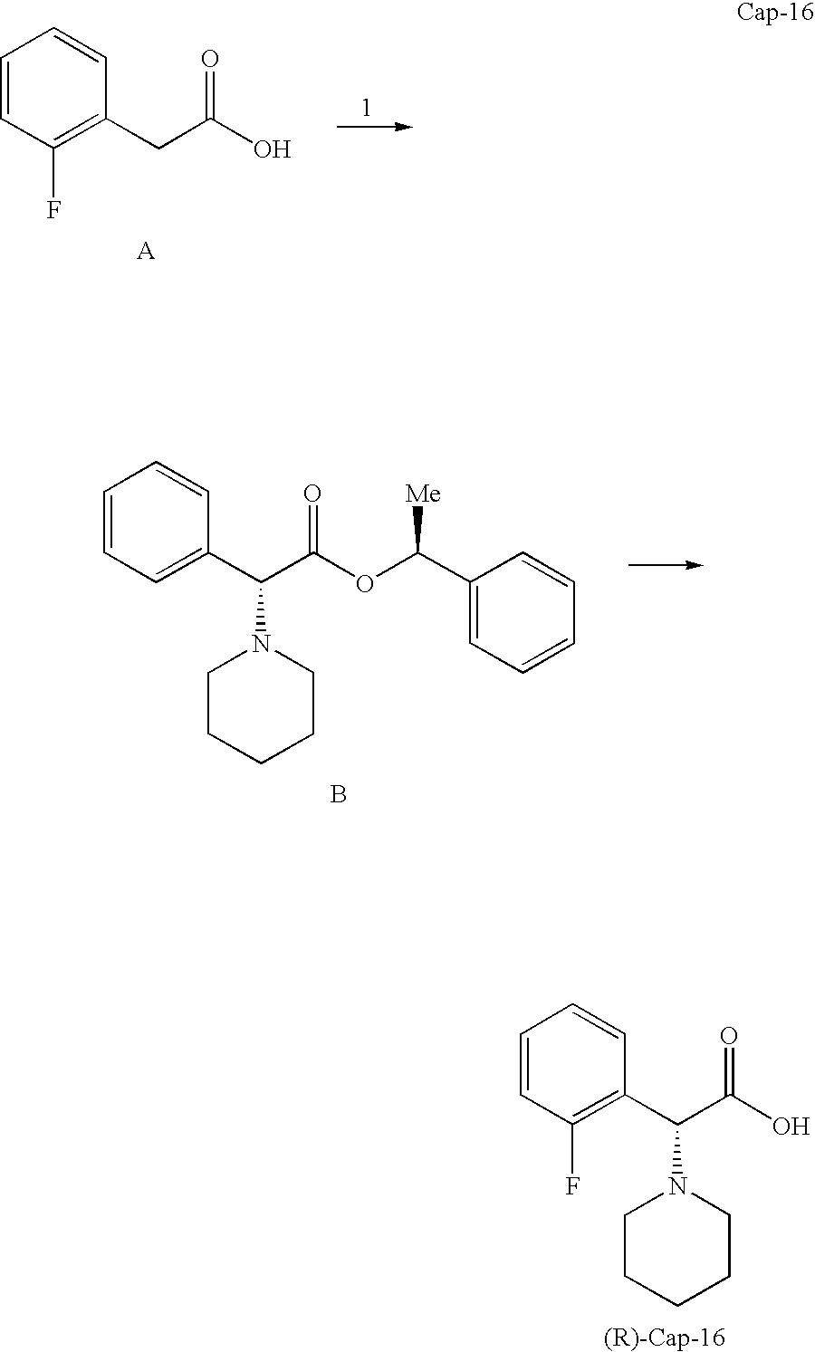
C1=CC(F)=C(CC(O)=O)C=C1.C1=CC=C(C(C(OC(C2=CC=CC=C2)[Me])=O)N2CCCCC2)C=C1.B.C1=CC(F)=C(C(C(O)=O)N2CCCCC2)C=C1
